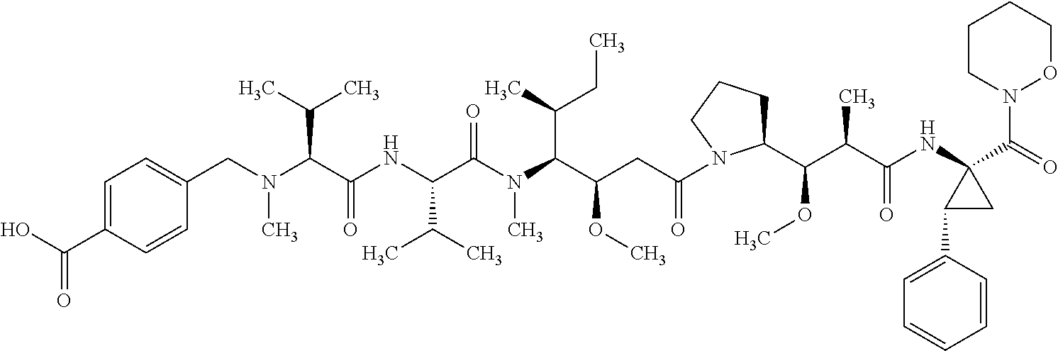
C(N(C)CC1=CC=C(C(O)=O)C=C1)(C(NC(C(N(C)C(C(C)CC)C(CC(=O)N1C(C(C(C(NC2(C(N3OCCCC3)=O)C(C3=CC=CC=C3)C2)=O)C)OC)CCC1)OC)=O)C(C)C)=O)C(C)C
